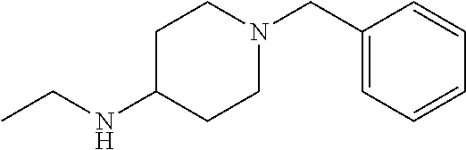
C1(CN2CCC(NCC)CC2)=CC=CC=C1
